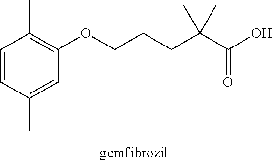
C1=CC(C)=CC(OCCCC(C(=O)O)(C)C)=C1C
